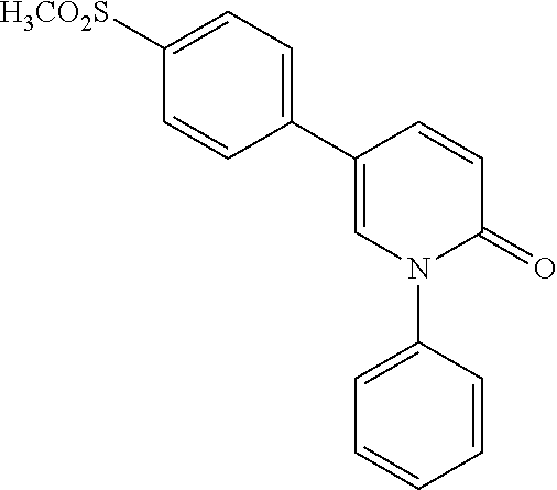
C1(C2=CC=C([H3CO2S])C=C2)=CN(C2=CC=CC=C2)C(=O)C=C1
